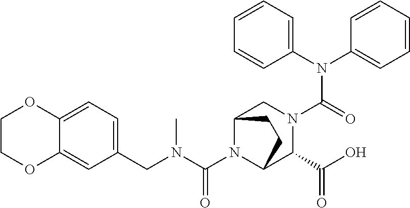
C1(N(C2=CC=CC=C2)C(=O)N2CC3N(C(N(CC4=CC=C5C(=C4)OCCO5)C)=O)C(C2C(O)=O)CC3)=CC=CC=C1
